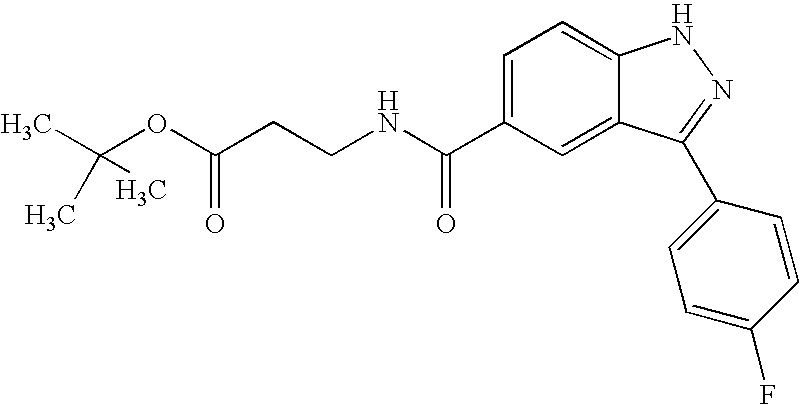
C1(C(NCCC(=O)OC(C)(C)C)=O)=CC=C2C(=C1)C(C1=CC=C(F)C=C1)=NN2
